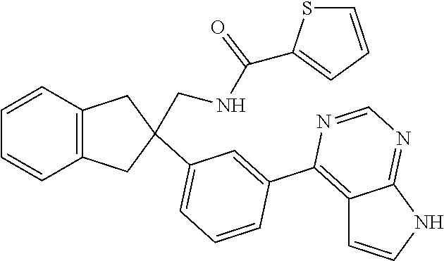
C12=C(C3=CC(C4(CNC(=O)C5=CC=CS5)CC5=C(C=CC=C5)C4)=CC=C3)N=CN=C1NC=C2
